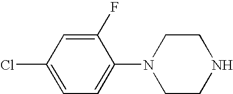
C1=C(Cl)C=C(F)C(N2CCNCC2)=C1
